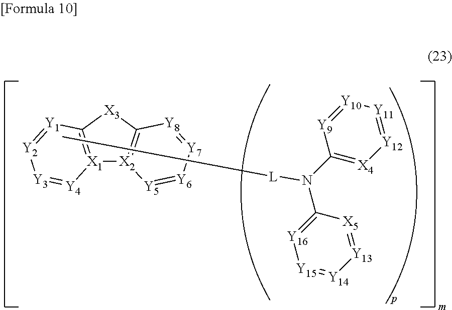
[X1]12=C([X3]C3=[X2]1[Y5]=[Y6][Y7]=[Y8]3)[Y1]=[Y2][Y3]=[Y4]2.[L](C)N(C1=[X4][Y12]=[Y11][Y10]=[Y9]1)C1=[Y16][Y15]=[Y14][Y13]=[X5]1
